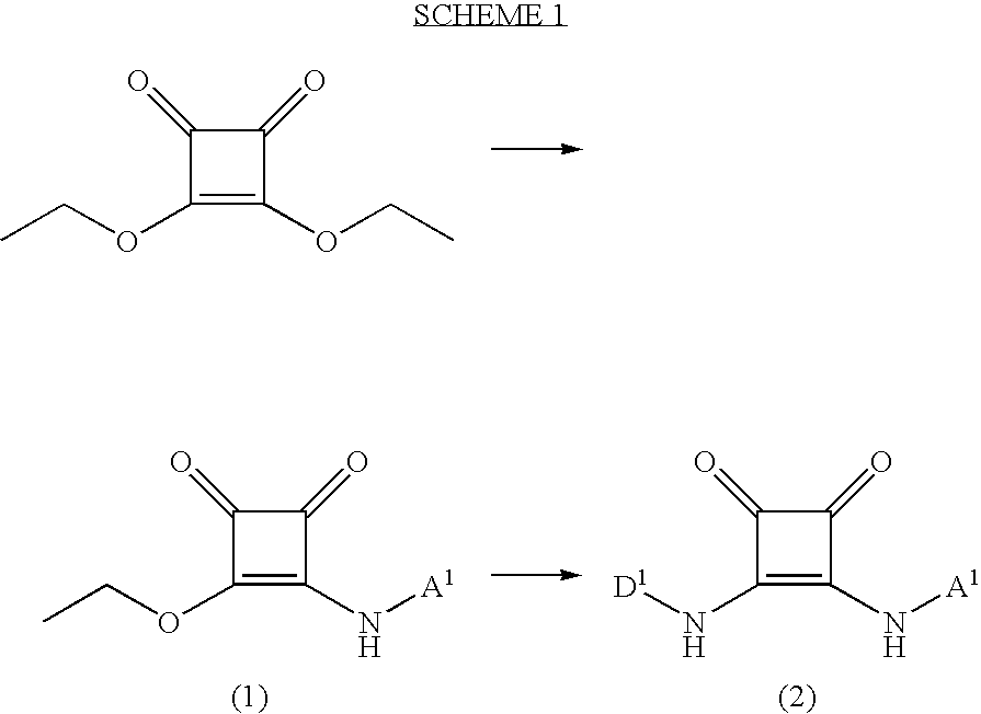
C1(=O)C(OCC)=C(OCC)C1=O.C1(=O)C(OCC)=C(N[A1])C1=O.C1(=O)C(N[D1])=C(N[A1])C1=O
